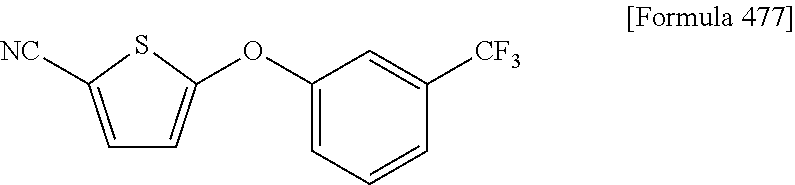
C1=C([NC])SC(OC2=CC=CC([CF3])=C2)=C1
